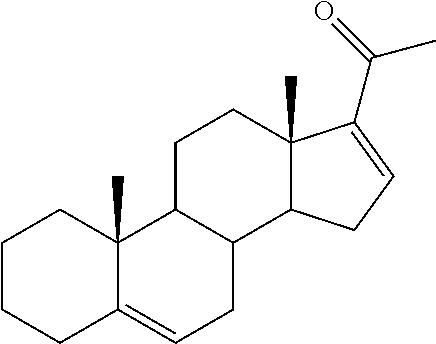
C1CCC2=CCC3C(C2(C)C1)CCC1(C)C3CC=C1C(=O)C
